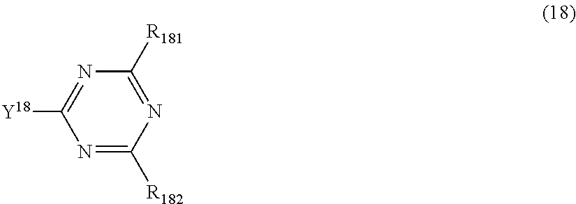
N1=C([R182])N=C([R181])N=C1[Y18]
